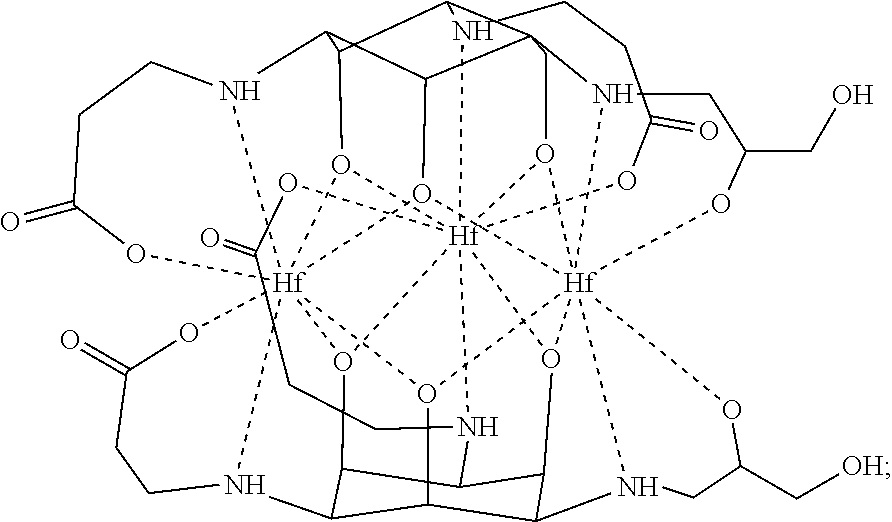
C1(=O)O[Hf]234567O8C9C(C%10%11C%12C9N9CCC(=O)O[Hf]98%13%14%15%16O%12[Hf]89%12%17(N%10CC(CO)O8)(O2C%11)O%13C2C(N%14CCC(=O)O%15)C(C(C(O39)C2N%12CC(C[OH])O%17)N4CC1)O%165)N6CCC(=O)O7
